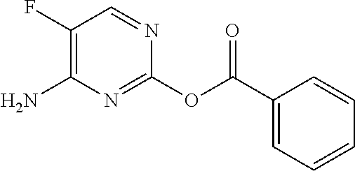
C1(OC(C2=CC=CC=C2)=O)=NC(N)=C(F)C=N1
